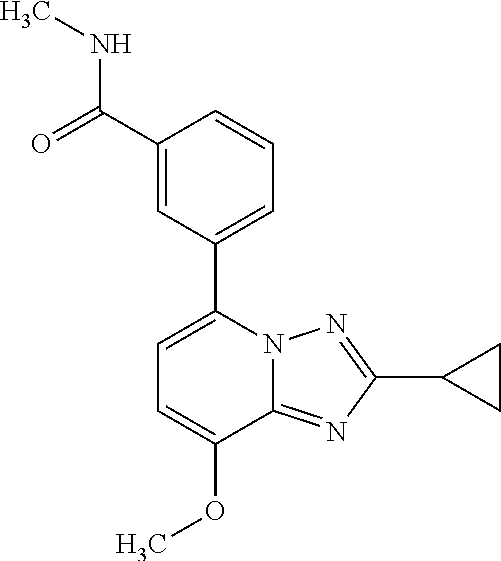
C1=C(OC)C2=NC(C3CC3)=NN2C(C2=CC=CC(C(NC)=O)=C2)=C1
